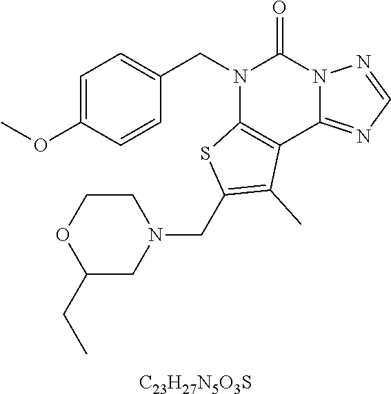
C1=C(OC)C=CC(CN2C3=C(C4=NC=NN4C2=O)C(C)=C(CN2CCOC(CC)C2)S3)=C1.[C23H27N5O3S]
